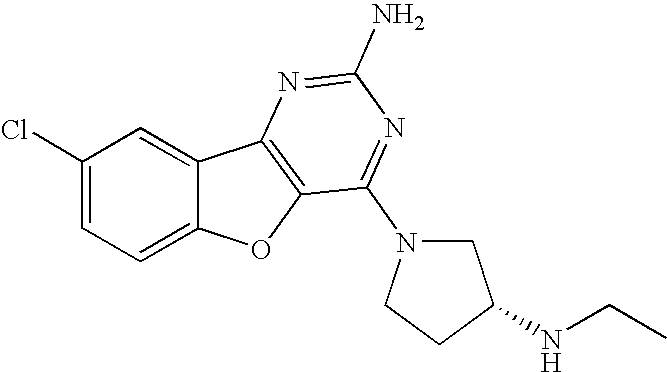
C1(Cl)=CC=C2C(=C1)C1=C(O2)C(N2CC(NCC)CC2)=NC(N)=N1
